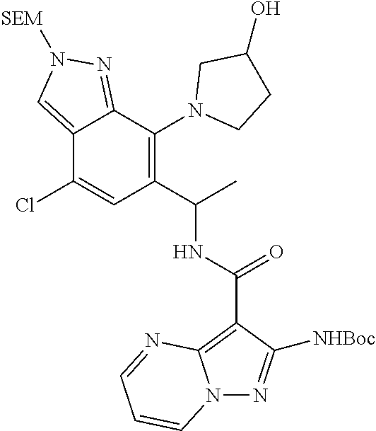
C12=CN([SEM])N=C1C(N1CCC(O)C1)=C(C(C)NC(=O)C1=C3N(N=C1[NHBoc])C=CC=N3)C=C2Cl
